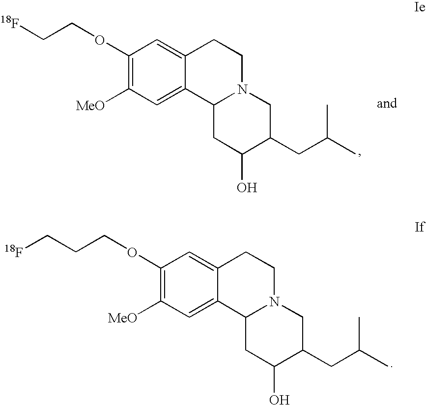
C1(OCCC[18F])=C([MeO])C=C2C(=C1)CCN1C2CC(O)C(CC(C)C)C1.C1(OCC[18F])=C([MeO])C=C2C(=C1)CCN1C2CC(O)C(CC(C)C)C1
